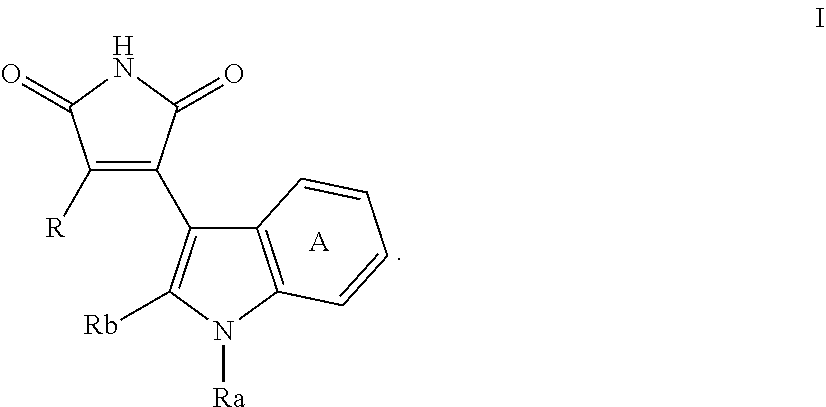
C1([R])=C(C2=C([Rb])N([Ra])C3=C2C=CC=C3)C(=O)NC1=O.[A]
